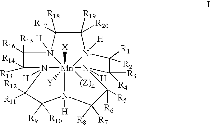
[Mn]1234([X])([Y])([(Z)n])N5([H])C([R13])([R14])C([R15])([R16])N1([H])C([R18])([R17])C([R19])([R20])N2([H])C([R1])([R2])C([R3])([R4])N3([H])C([R6])([R5])C([R8])([R7])N4([H])C([R9])([R10])C5([R11])[R12]
